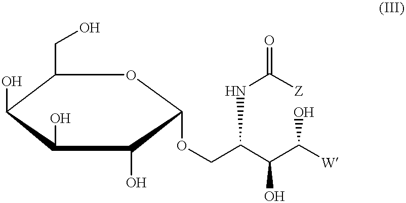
C1(CO)C(O)C(O)C(O)C(OCC(C(C([W])O)O)NC(=O)[Z])O1
